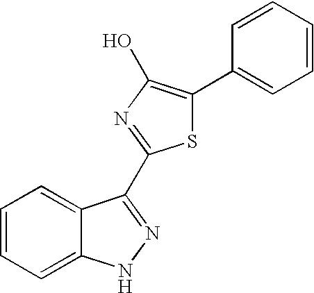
C1=CC=C2C(=C1)C(C1=NC(O)=C(C3=CC=CC=C3)S1)=NN2
